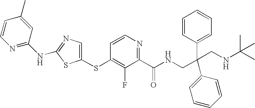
C1(SC2=C(F)C(C(=O)NCC(C3=CC=CC=C3)(C3=CC=CC=C3)CNC(C)(C)C)=NC=C2)=CN=C(NC2=NC=CC(C)=C2)S1
